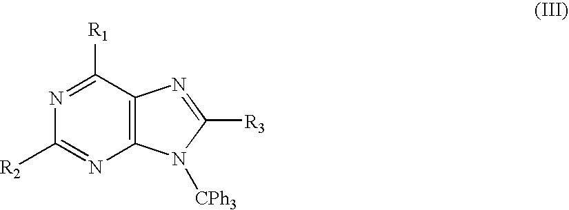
N1=C([R1])C2=C(N=C1[R2])N([CPh3])C([R3])=N2
